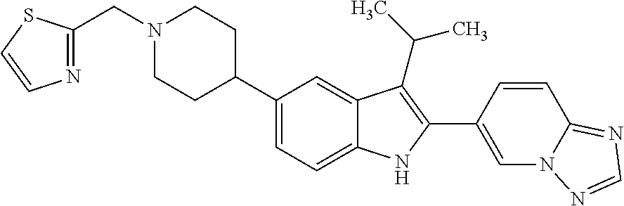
C1(C2CCN(CC3=NC=CS3)CC2)=CC=C2C(=C1)C(C(C)C)=C(C1=CN3C(=NC=N3)C=C1)N2
